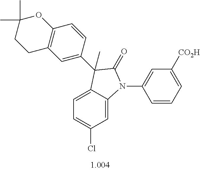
C1=C2C(=CC(Cl)=C1)N(C1=CC([CO2H])=CC=C1)C(=O)C2(C)C1=CC2=C(C=C1)OC(C)(C)CC2
